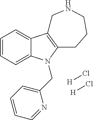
C1=CC=C2C(=C1)C1=C(N2CC2=CC=CC=N2)CCCNC1.[H]Cl.[H]Cl
